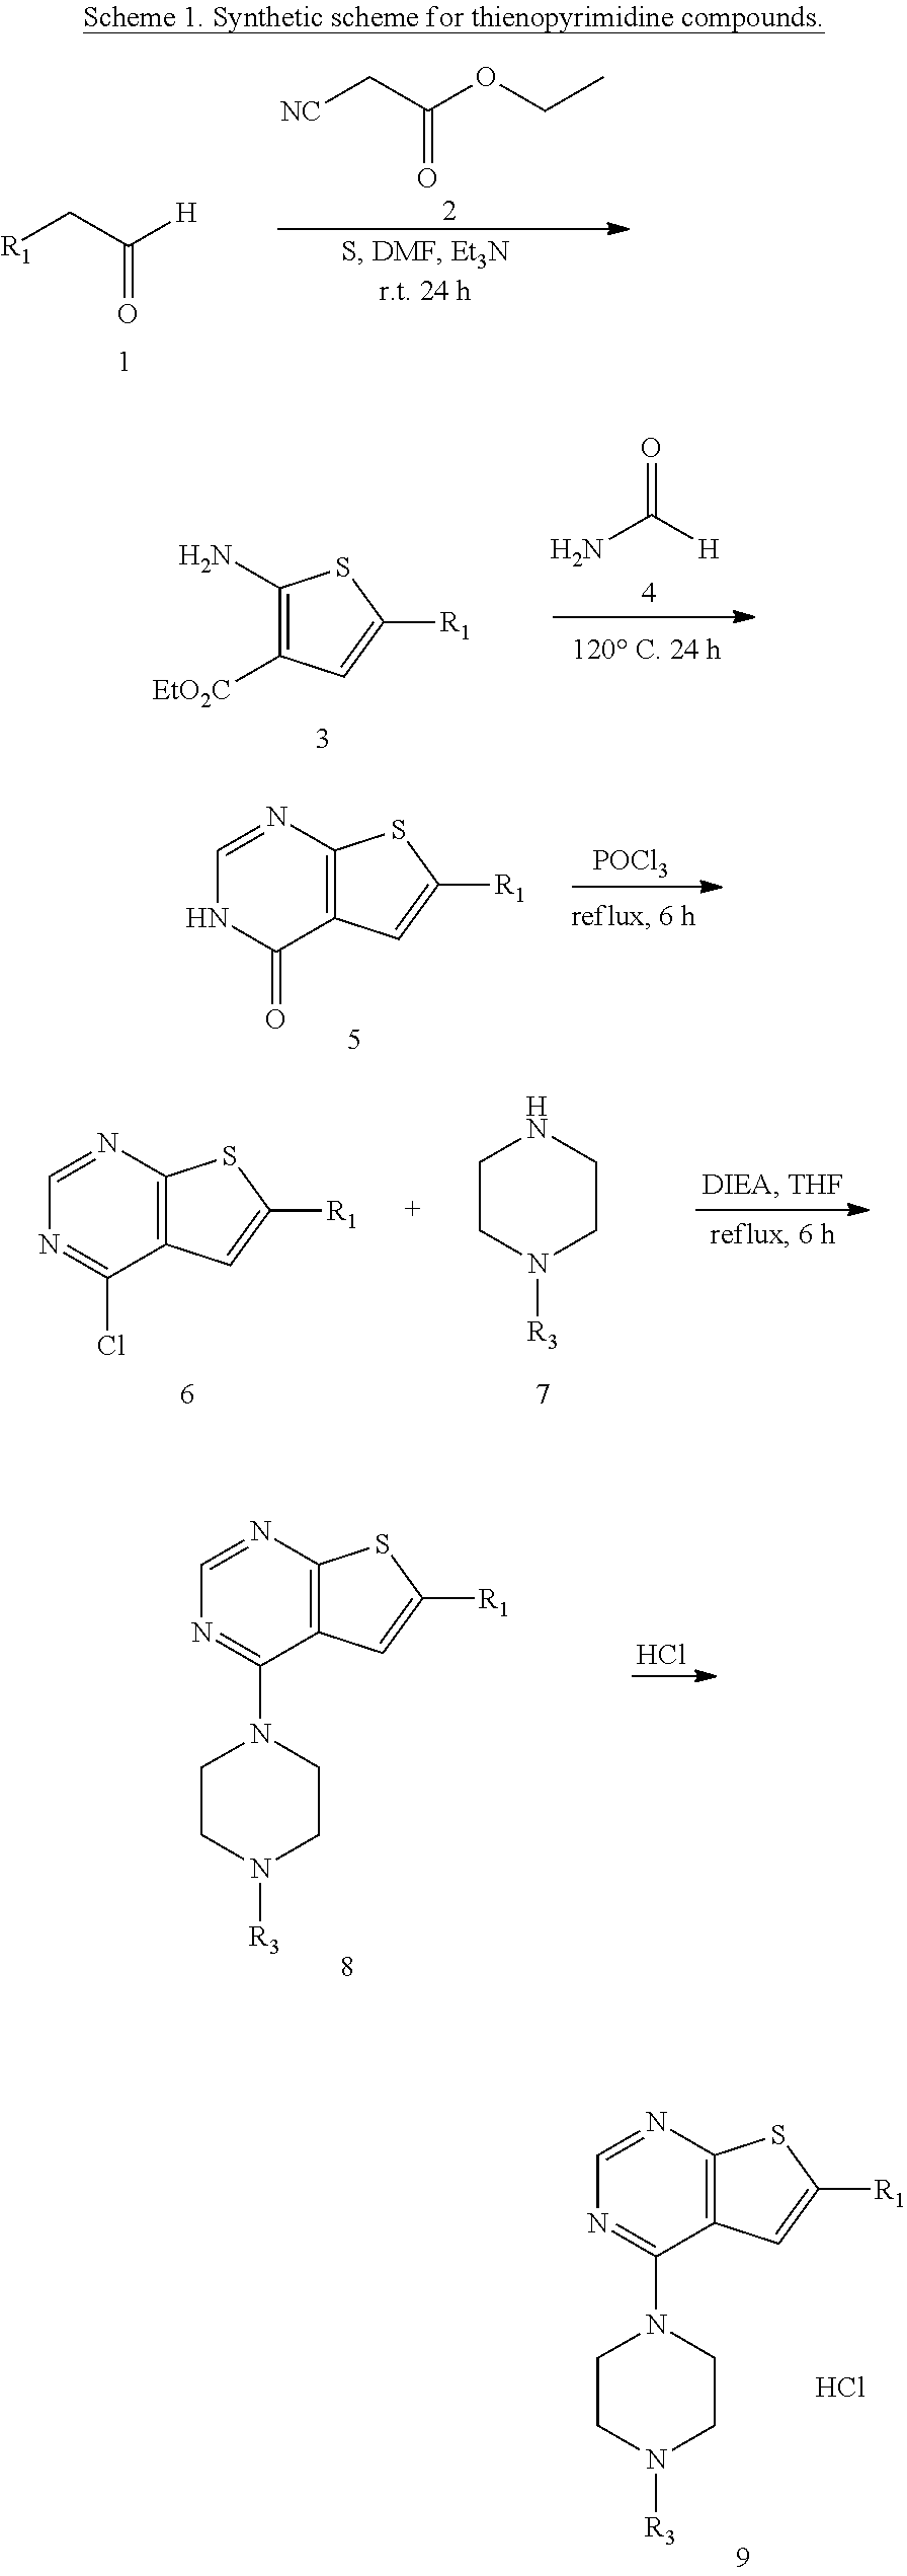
[R1]CC([H])=O.[NC]CC(OCC)=O.C1(N)=C([EtO2C])C=C([R1])S1.NC([H])=O.C1=NC2=C(C(=O)N1)C=C([R1])S2.[POCl3].C1=NC2=C(C(Cl)=N1)C=C([R1])S2.C1CN([R3])CCN1.C1=NC2=C(C(N3CCN([R3])CC3)=N1)C=C([R1])S2.Cl.C1=NC2=C(C(N3CCN([R3])CC3)=N1)C=C([R1])S2.Cl
